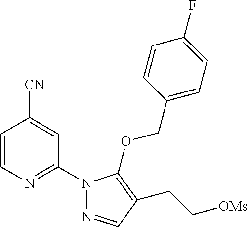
C1=CC(COC2=C(CC[OMs])C=NN2C2=NC=CC([CN])=C2)=CC=C1F
